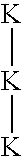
[K][K][K]
